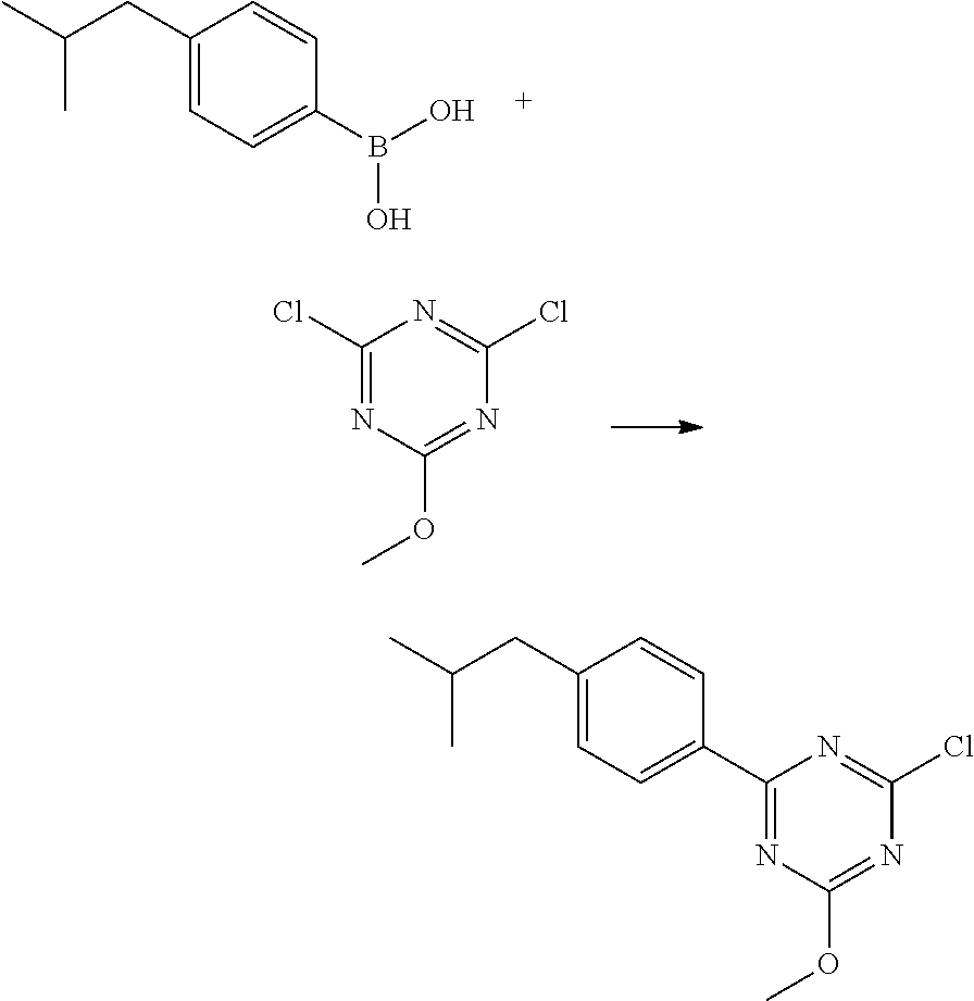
C1(CC(C)C)=CC=C(B(O)O)C=C1.C1(Cl)=NC(OC)=NC(Cl)=N1.C(C)(C)CC1=CC=C(C2=NC(OC)=NC(Cl)=N2)C=C1
